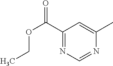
N1=C(C(OCC)=O)C=C(C)N=C1
